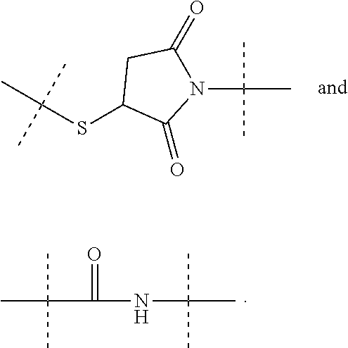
CC(NC(C(C)(C)C)=O)(C)C.CC(SC1C(=O)N(C(C)(C)C)C(=O)C1)(C)C
